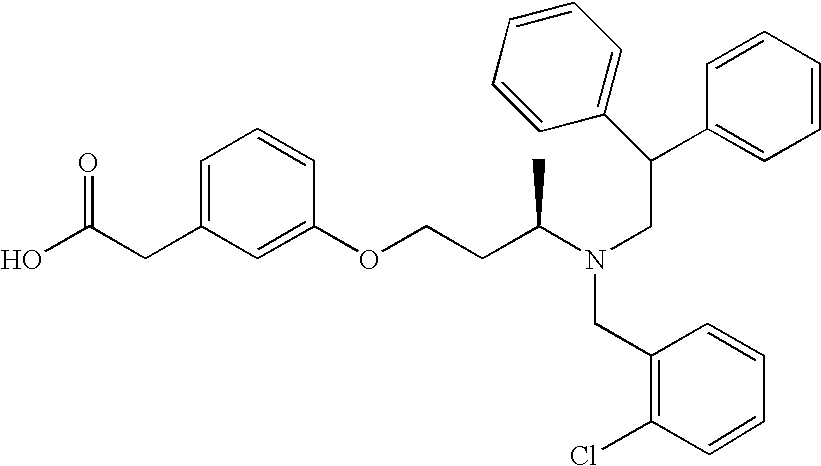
C(CC1=CC=CC(OCCC(N(CC(C2=CC=CC=C2)C2=CC=CC=C2)CC2=C(Cl)C=CC=C2)C)=C1)(O)=O
